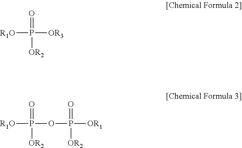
[R1O]P([OR3])(=O)[OR2].[R1O]P(OP([OR1])(=O)[OR2])(=O)[OR2]
